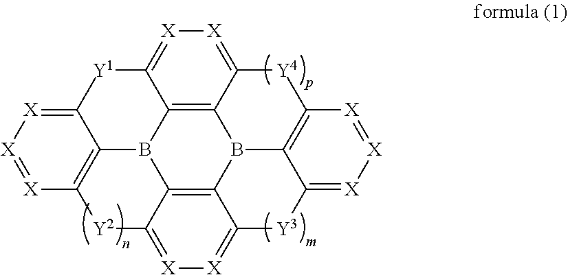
[X]1=C2C3=C4C(=[X]1)[Y4]C1=C5B4C4=C6B3C3=C([Y2]C6=[X][X]=C4[Y3]C5=[X][X]=[X]1)[X]=[X][X]=C3[Y1]2
